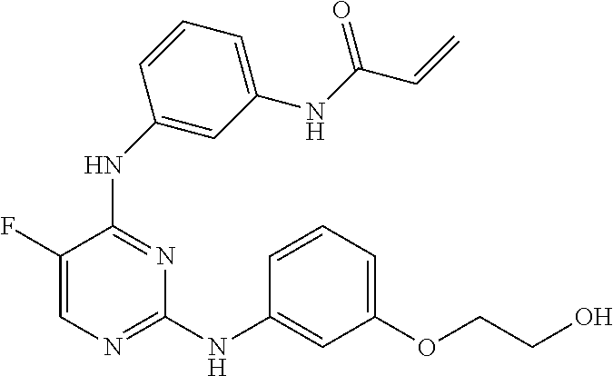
N(C1=NC=C(F)C(NC2=CC(NC(C=C)=O)=CC=C2)=N1)C1=CC(OCCO)=CC=C1
